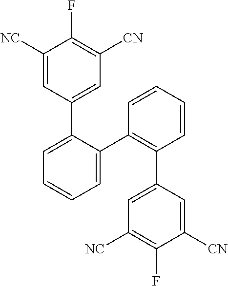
C1([NC])=CC(C2=CC=CC=C2C2=C(C3=CC([NC])=C(F)C([CN])=C3)C=CC=C2)=CC([CN])=C1F
